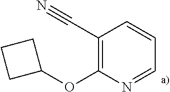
C1(C#N)=C(OC2CCC2)N=CC=C1
